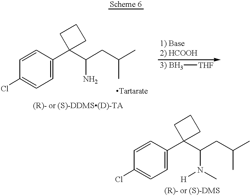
ClC1=CC=C(C2(C(CC(C)C)N)CCC2)C=C1.ClC1=CC=C(C2(C(CC(C)C)N([H])C)CCC2)C=C1.[3) BH3][THF]
